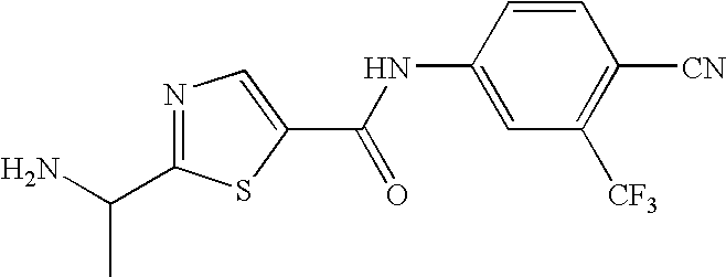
C1=CC(NC(C2=CN=C(C(N)C)S2)=O)=CC([CF3])=C1[CN]
